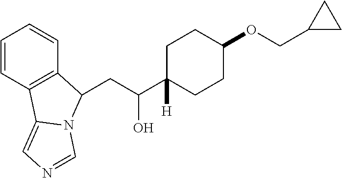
C1=CC2=C(C=C1)C(CC(C1([H])CCC(OCC3CC3)CC1)O)N1C2=CN=C1
